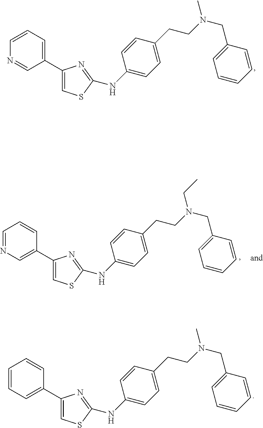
C1=CC=C(C2=CSC(NC3=CC=C(CCN(CC4=CC=CC=C4)C)C=C3)=N2)C=C1.C1=CC=C(C2=CSC(NC3=CC=C(CCN(CC4=CC=CC=C4)C)C=C3)=N2)C=N1.C1=NC=C(C2=CSC(NC3=CC=C(CCN(CC4=CC=CC=C4)CC)C=C3)=N2)C=C1
